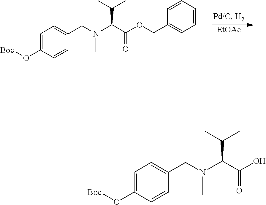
C1=C(O[Boc])C=CC(CN(C)C(C(C)C)C(=O)O)=C1.C1=C(O[Boc])C=CC(CN(C)C(C(C)C)C(=O)OCC2=CC=CC=C2)=C1.[EtOAc]
